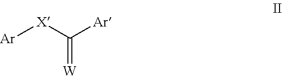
[Ar][X]C([Ar])=[W]
